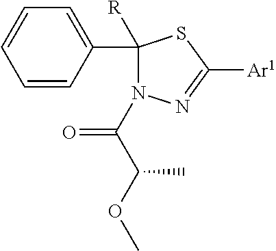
C1=C(C2([R])N(C(C(OC)C)=O)N=C([Ar1])S2)C=CC=C1
